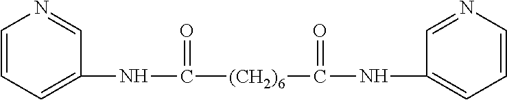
C1=CC=C(NC([(CH2)6]C(NC2=CC=CN=C2)=O)=O)C=N1
